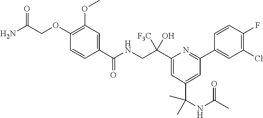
C1(C(NCC(C2=CC(C(C)(C)NC(C)=O)=CC(C3=CC(Cl)=C(F)C=C3)=N2)([F3C])O)=O)=CC(OC)=C(OCC(N)=O)C=C1
